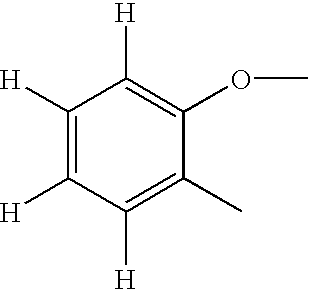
C1([H])=C([H])C([H])=C(C)C(OC)=C1[H]
